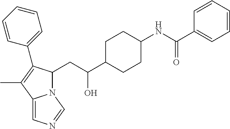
N12C(CC(C3CCC(NC(C4=CC=CC=C4)=O)CC3)O)C(C3=CC=CC=C3)=C(C)C1=CN=C2
